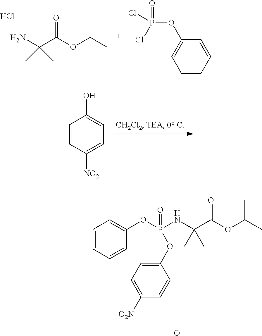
NC(C(OC(C)C)=O)(C)C.Cl.C1=CC=CC(OP(Cl)(Cl)=O)=C1.C1=CC([NO2])=CC=C1O.C1=C([O2N])C=CC(OP(OC2=CC=CC=C2)(=O)NC(C(OC(C)C)=O)(C)C)=C1.O
